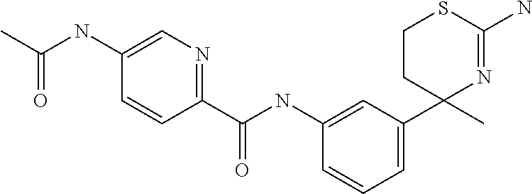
C1=CC=C(C2(C)N=C(N)SCC2)C=C1NC(C1=NC=C(NC(C)=O)C=C1)=O
